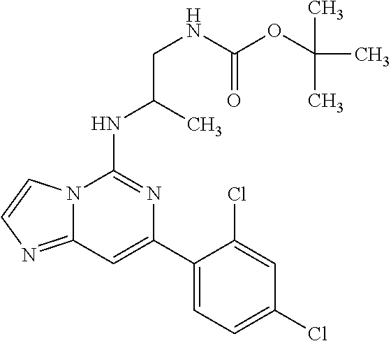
N12C(=NC=C1)C=C(C1=CC=C(Cl)C=C1Cl)N=C2NC(C)CNC(=O)OC(C)(C)C
